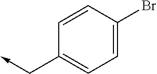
C1=CC(Br)=CC=C1C->C
